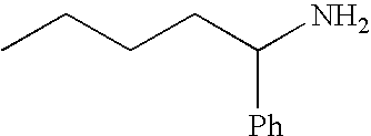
CCCCC(N)[Ph]
